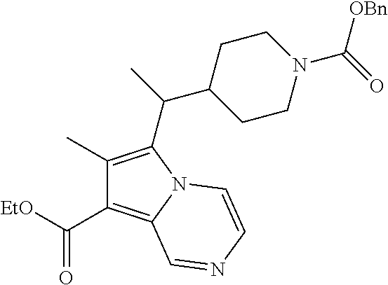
C1(C)=C(C(C2CCN(C(=O)[OBn])CC2)C)N2C(=C1C([EtO])=O)C=NC=C2
